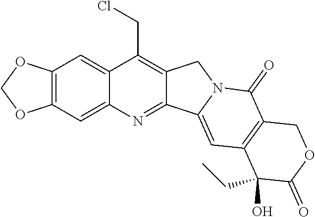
O1COC2=C1C=C1C(CCl)=C3C(=NC1=C2)C1=CC2=C(C(=O)N1C3)COC(=O)C2(CC)O
